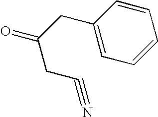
C1=CC=CC=C1CC(CC#N)=O
